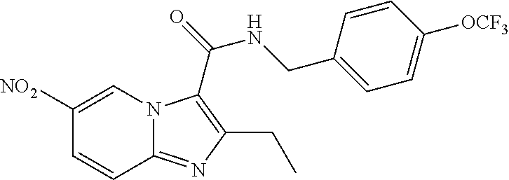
C1([NO2])=CN2C(=NC(CC)=C2C(NCC2=CC=C([OCF3])C=C2)=O)C=C1
